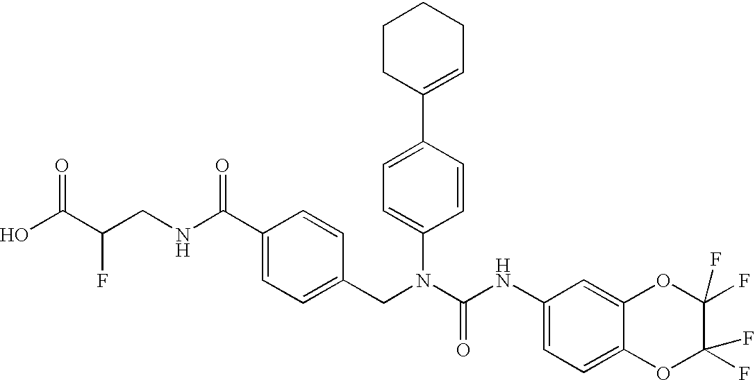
OC(C(CNC(C1=CC=C(CN(C(NC2=CC=C3C(=C2)OC(F)(F)C(F)(F)O3)=O)C2=CC=C(C3=CCCCC3)C=C2)C=C1)=O)F)=O
